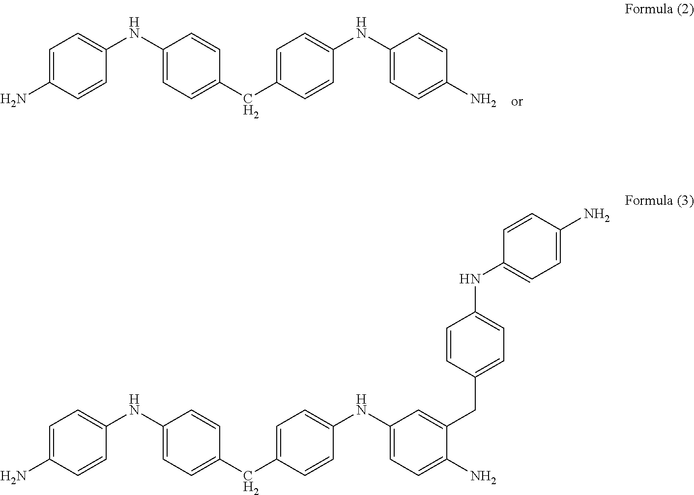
C1=C(N)C=CC(NC2=CC=C(CC3=CC=C(NC4=CC=C(N)C=C4)C=C3)C=C2)=C1.C1=C(N)C=CC(NC2=CC=C(CC3=CC=C(NC4=CC=C(N)C(CC5=CC=C(NC6=CC=C(N)C=C6)C=C5)=C4)C=C3)C=C2)=C1
